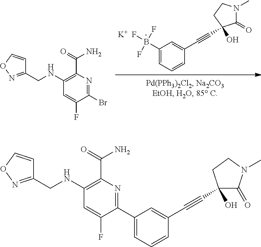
OC1(C#CC2=CC(B(F)(F)F)=CC=C2)C(=O)N(C)CC1.[K].C1=C(F)C(Br)=NC(C(=O)N)=C1NCC1=NOC=C1.OC1(C#CC2=CC(C3=NC(C(=O)N)=C(NCC4=NOC=C4)C=C3F)=CC=C2)C(=O)N(C)CC1
